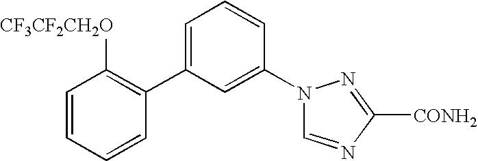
C1=CC=CC(C2=CC=CC(N3C=NC([CONH2])=N3)=C2)=C1[CF3CF2CH2O]
